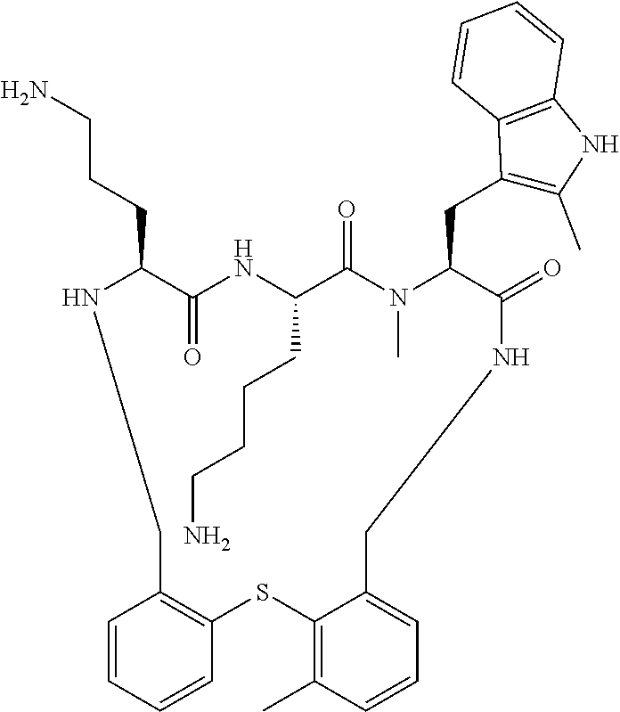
N1C(CCCN)C(=O)NC(CCCCN)C(=O)N(C)C(CC2=C(C)NC3=C2C=CC=C3)C(=O)NCC2=CC=CC(C)=C2SC2=C(C=CC=C2)C1
